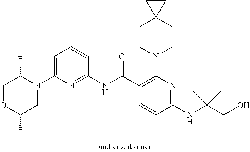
C1(NC(C2=C(N3CCC4(CC3)CC4)N=C(NC(CO)(C)C)C=C2)=O)=NC(N2C(C)COC(C)C2)=CC=C1
